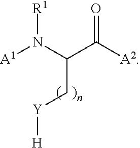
[A1]N(C(C([A2])=O)C[Y][H])[R1]
